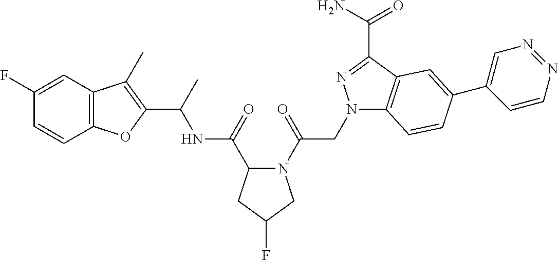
C1(F)=CC2=C(C=C1)OC(C(C)NC(=O)C1N(C(CN3C4=C(C(C(N)=O)=N3)C=C(C3=CN=NC=C3)C=C4)=O)CC(F)C1)=C2C
